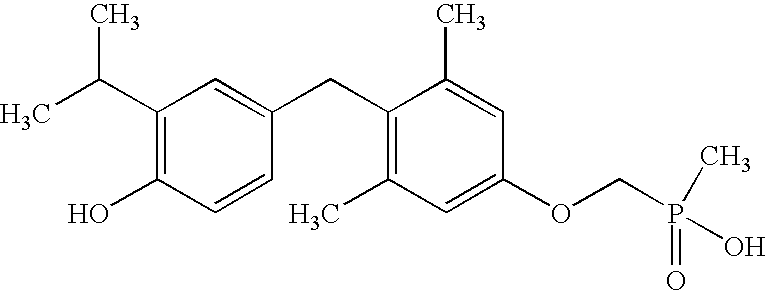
CC(C1=C(O)C=CC(CC2=C(C)C=C(OCP(O)(=O)C)C=C2C)=C1)C
